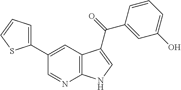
C12=C(C=C(C3=CC=CS3)C=N1)C(C(=O)C1=CC(O)=CC=C1)=CN2
